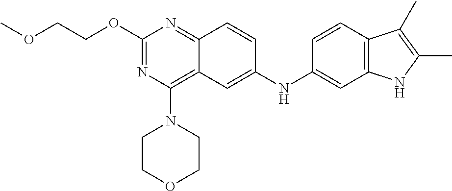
O(C1=NC(N2CCOCC2)=C2C(=N1)C=CC(NC1=CC3=C(C=C1)C(C)=C(C)N3)=C2)CCOC
